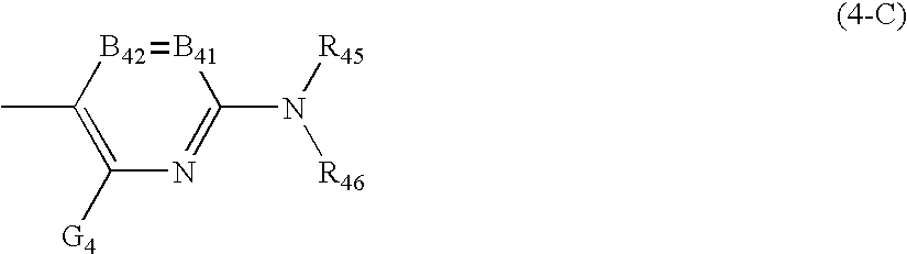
CC1=C([G4])N=C(N([R45])[R46])[B41]=[B42]1
